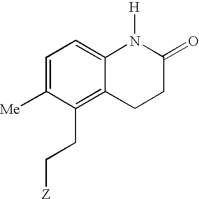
C1=C([Me])C(CC[Z])=C2C(=C1)N([H])C(=O)CC2
